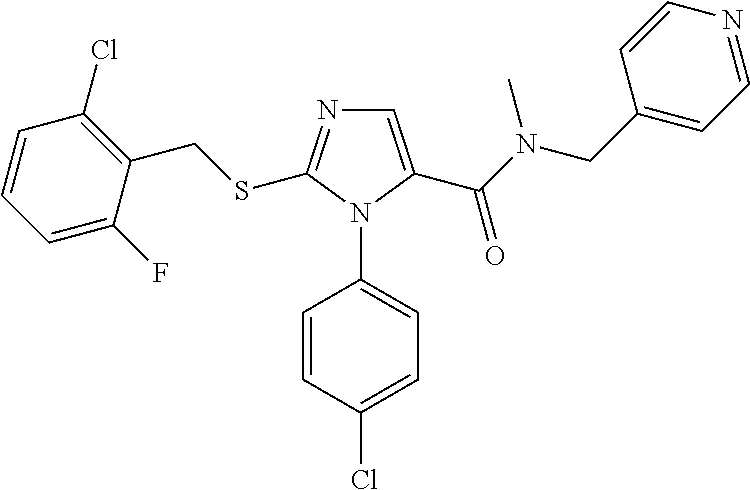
C1=C(C(N(CC2=CC=NC=C2)C)=O)N(C2=CC=C(Cl)C=C2)C(SCC2=C(Cl)C=CC=C2F)=N1
